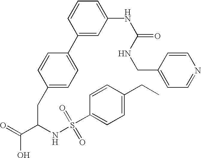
C1(CC(C(=O)O)NS(C2=CC=C(CC)C=C2)(=O)=O)=CC=C(C2=CC(NC(=O)NCC3=CC=NC=C3)=CC=C2)C=C1
